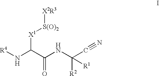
[R4]NC(C(NC(C#N)([R2])[R1])=O)[X1][S(O)2][X2R3]
